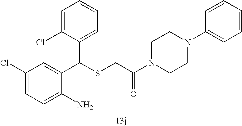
C1=C(N)C(C(SCC(=O)N2CCN(C3=CC=CC=C3)CC2)C2=CC=CC=C2Cl)=CC(Cl)=C1
